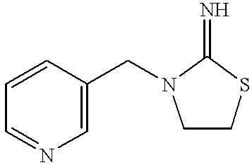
C1=CC(CN2CCSC2=N)=CN=C1
